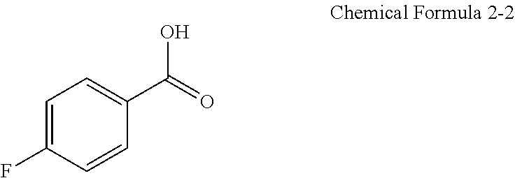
C1=CC(C(=O)O)=CC=C1F
